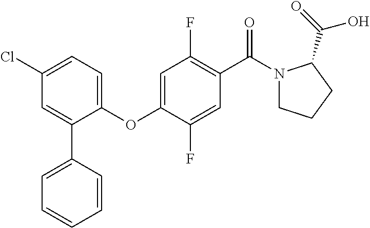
C1(Cl)=CC=C(OC2=CC(F)=C(C(=O)N3CCCC3C(O)=O)C=C2F)C(C2=CC=CC=C2)=C1
